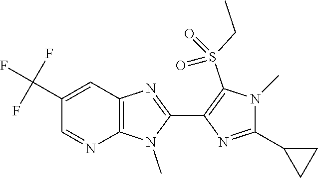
C12=C(C=C(C(F)(F)F)C=N1)N=C(C1=C(S(CC)(=O)=O)N(C)C(C3CC3)=N1)N2C
